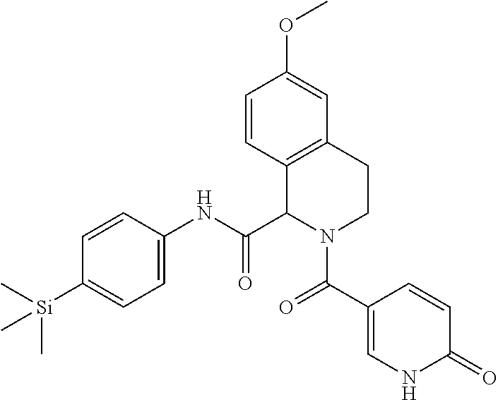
C1=CC(NC(C2N(C(C3=CNC(=O)C=C3)=O)CCC3=C2C=CC(OC)=C3)=O)=CC=C1[Si](C)(C)C
